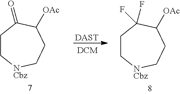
C1C[NCbz]CCC([OAc])C1=O.[DAST].C1C[NCbz]CCC([OAc])C1(F)F
